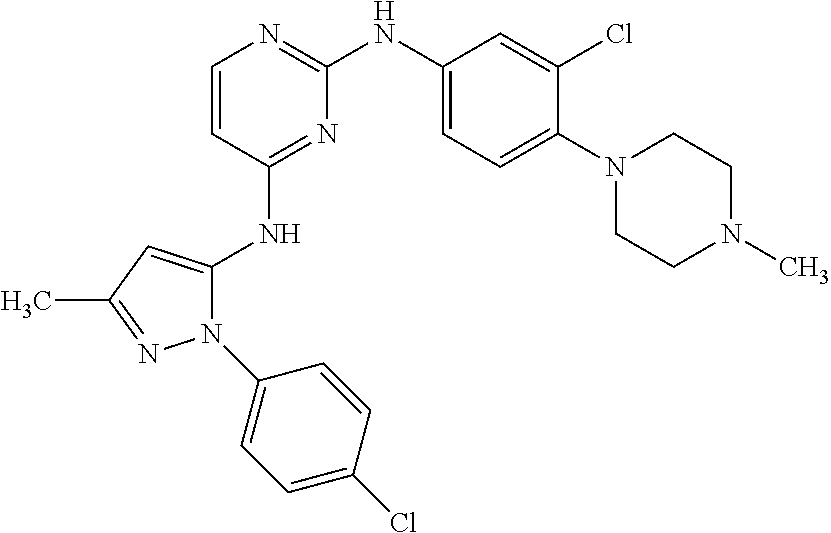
N1(C2=CC=C(Cl)C=C2)C(NC2=NC(NC3=CC=C(N4CCN(C)CC4)C(Cl)=C3)=NC=C2)=CC(C)=N1
